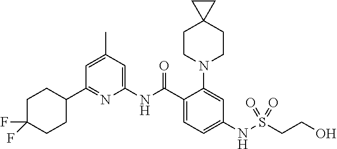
C1(C2CCC(F)(F)CC2)=NC(NC(C2=CC=C(NS(CCO)(=O)=O)C=C2N2CCC3(CC2)CC3)=O)=CC(C)=C1
